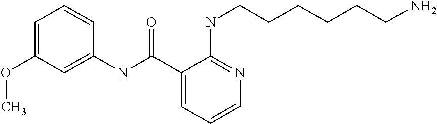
C1(OC)=CC=CC(NC(C2=CC=CN=C2NCCCCCCN)=O)=C1
